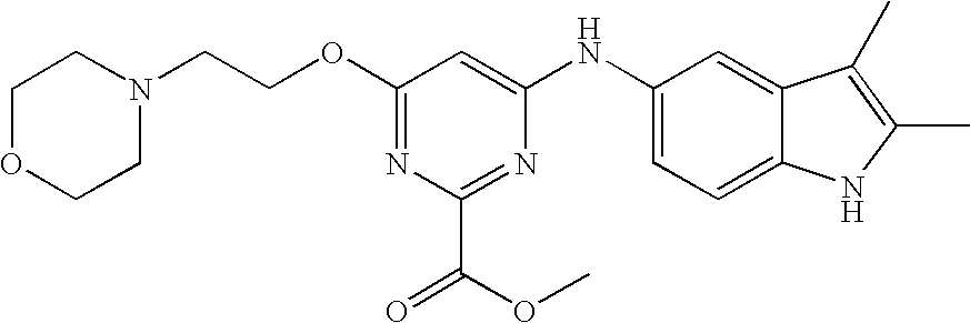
C1(OCCN2CCOCC2)=NC(C(=O)OC)=NC(NC2=CC=C3C(=C2)C(C)=C(C)N3)=C1
